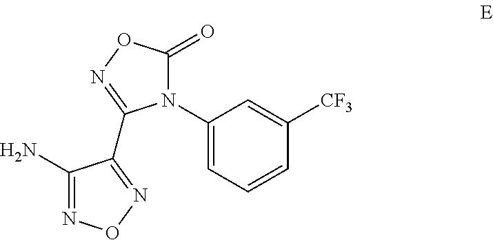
C1(N)=NON=C1C1=NOC(=O)N1C1=CC=CC([CF3])=C1
